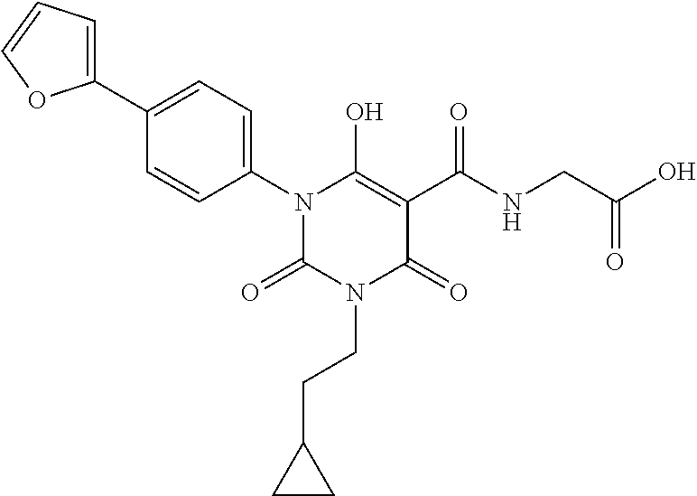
C(N1C(=O)C(C(NCC(O)=O)=O)=C(O)N(C2=CC=C(C3=CC=CO3)C=C2)C1=O)CC1CC1
